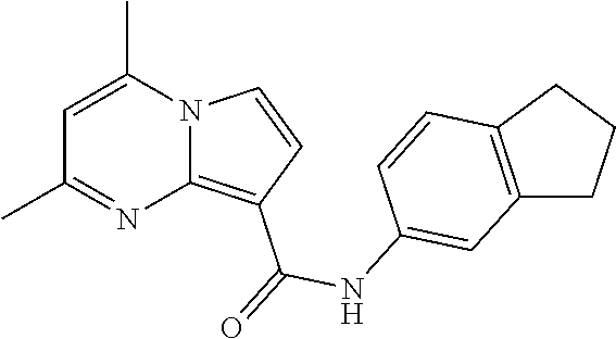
C1=C(C)N2C(=C(C(=O)NC3=CC4=C(C=C3)CCC4)C=C2)N=C1C
